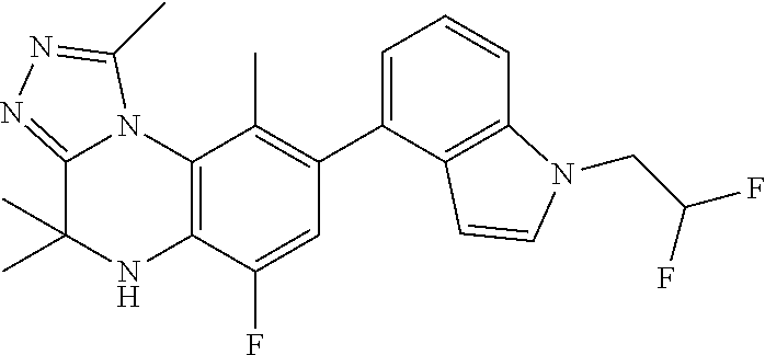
C1(C2=CC=CC3=C2C=CN3CC(F)F)=C(C)C2=C(C(F)=C1)NC(C)(C)C1=NN=C(C)N21
